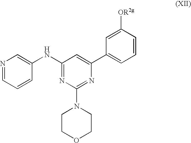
N1=CC=CC(NC2=NC(N3CCOCC3)=NC(C3=CC=CC([OR2g])=C3)=C2)=C1
